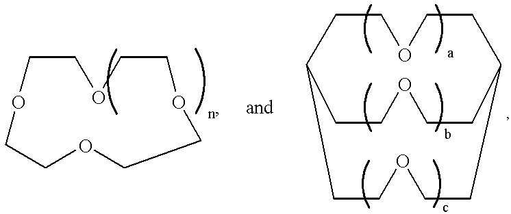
O1CCOCCOCCOCC1.O1CCC2CCOCCC(CC1)CCOCC2
